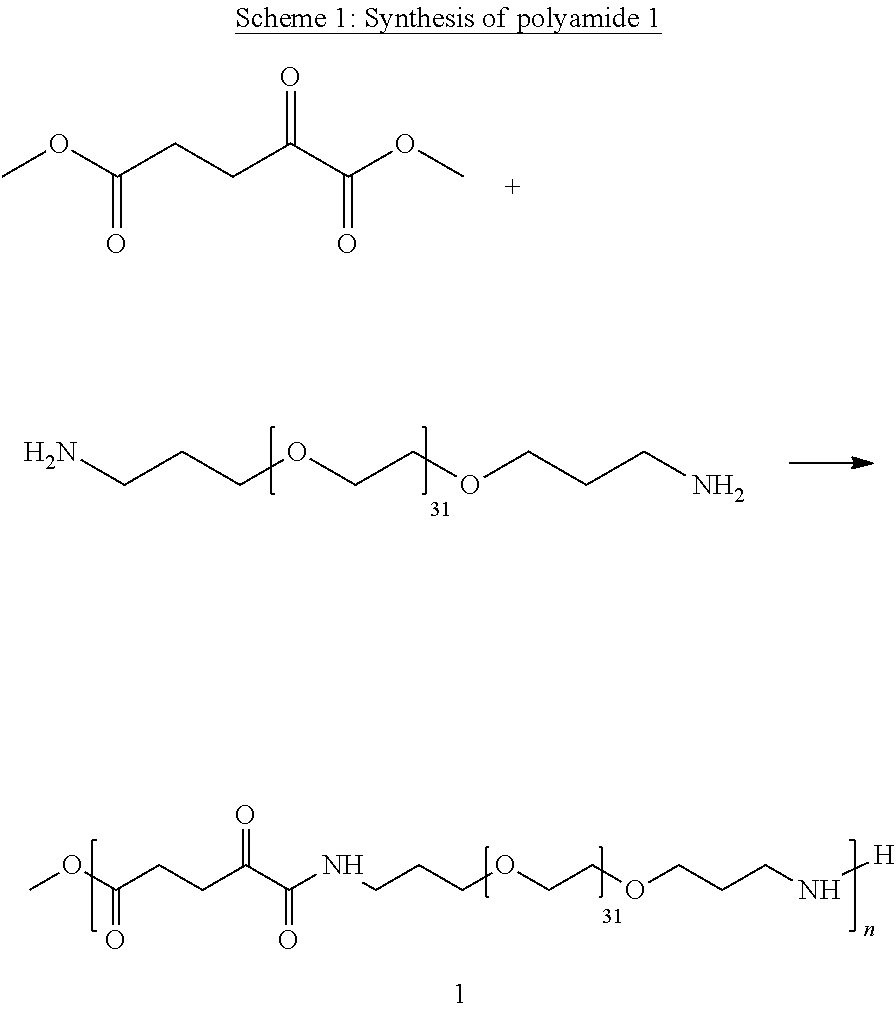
COC(CCC(C(OC)=O)=O)=O.NCCCOCCOCCCN.COC(CCC(C(NCCCOCCOCCCN[H])=O)=O)=O
